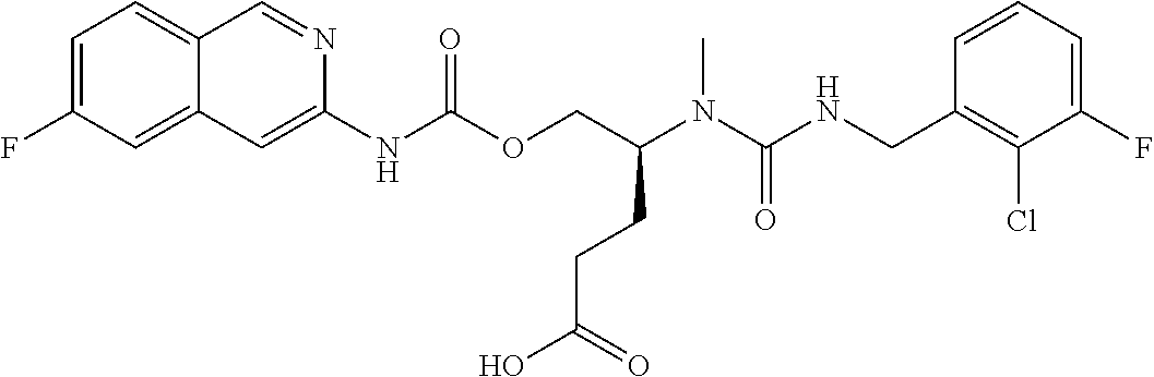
C1=CC(CNC(N(C(COC(NC2=CC3=CC(F)=CC=C3C=N2)=O)CCC(O)=O)C)=O)=C(Cl)C(F)=C1
